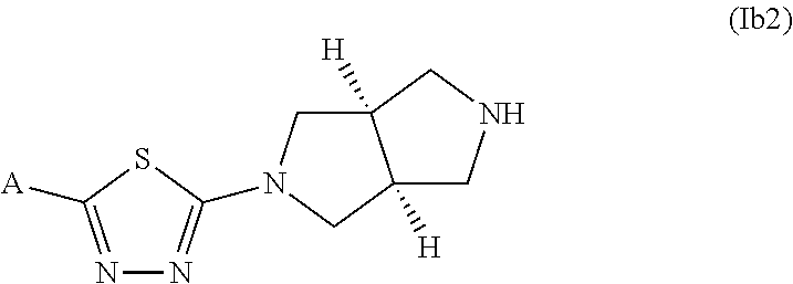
N1=C([A])SC(N2CC3([H])C([H])(C2)CNC3)=N1
